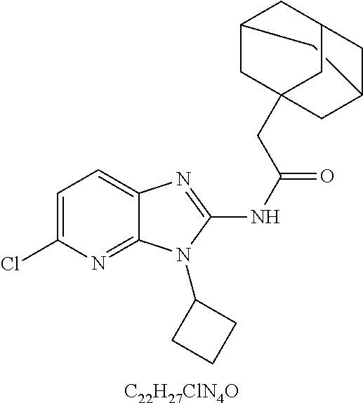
C12CC3CC(CC(CC(NC4=NC5=CC=C(Cl)N=C5N4C4CCC4)=O)(C3)C1)C2.[C22H27ClN4O]
